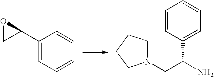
C1(C2OC2)=CC=CC=C1.N1(CC(N)C2=CC=CC=C2)CCCC1
